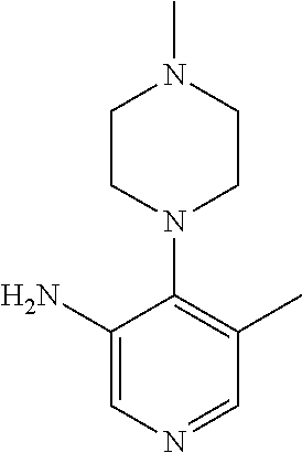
C1(N)=CN=CC(C)=C1N1CCN(C)CC1
